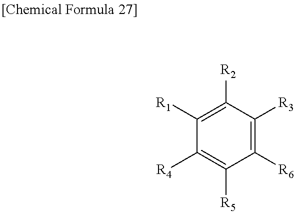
C1([R4])=C([R5])C([R6])=C([R3])C([R2])=C1[R1]
